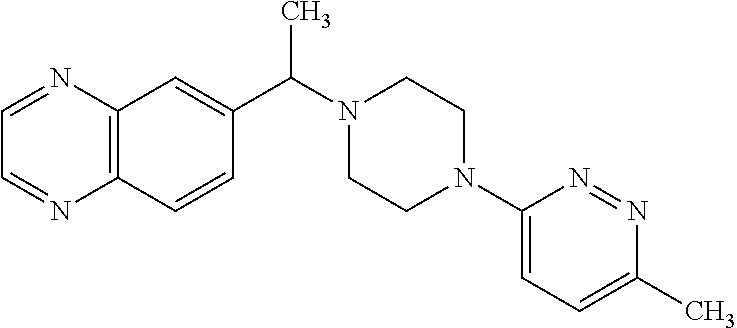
C12=C(C=CC(C(N3CCN(C4=CC=C(C)N=N4)CC3)C)=C1)N=CC=N2
